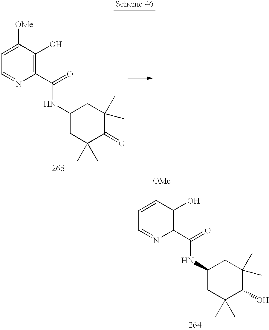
C1([OMe])=CC=NC(C(=O)NC2CC(C)(C)C(O)C(C)(C)C2)=C1O.C1([OMe])=CC=NC(C(=O)NC2CC(C)(C)C(=O)C(C)(C)C2)=C1O
